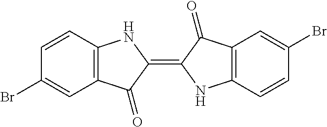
C1(Br)=CC2=C(C=C1)NC(=C1C(=O)C3=C(N1)C=CC(Br)=C3)C2=O
